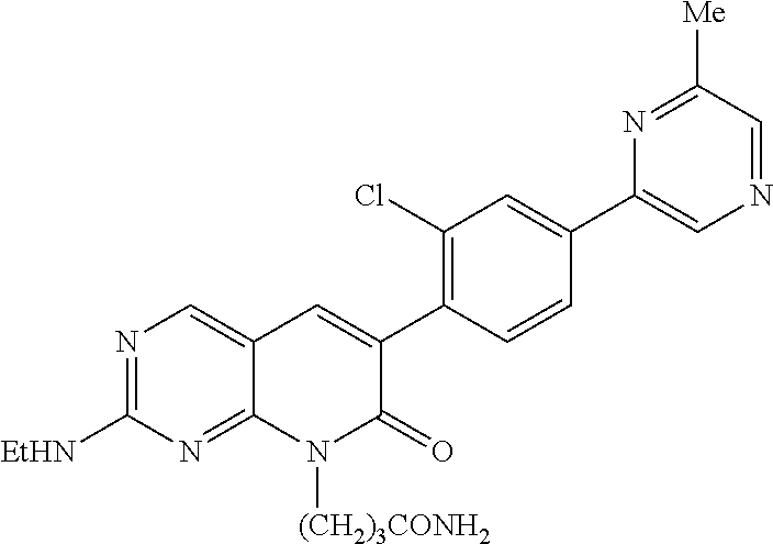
C12=NC([EtHN])=NC=C1C=C(C1=C(Cl)C=C(C3=CN=CC([Me])=N3)C=C1)C(=O)N2[(CH2)3CONH2]
